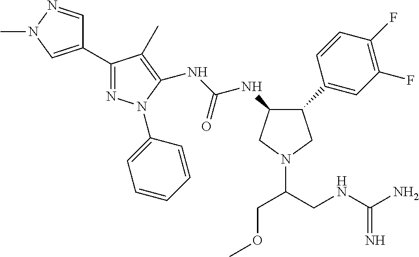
C1(C2=CC(F)=C(F)C=C2)CN(C(CNC(N)=N)COC)CC1NC(NC1=C(C)C(C2=CN(C)N=C2)=NN1C1=CC=CC=C1)=O
